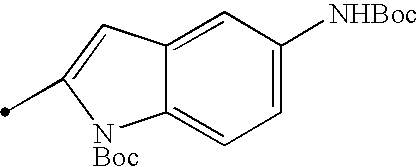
C12=CC([NHBoc])=CC=C1[NBoc]C(C)=C2
